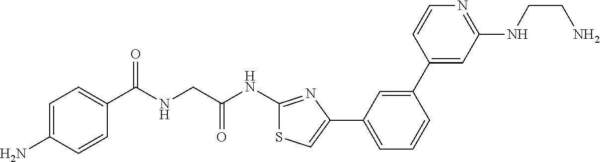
C1=C(N)C=CC(C(NCC(NC2=NC(C3=CC=CC(C4=CC(NCCN)=NC=C4)=C3)=CS2)=O)=O)=C1
